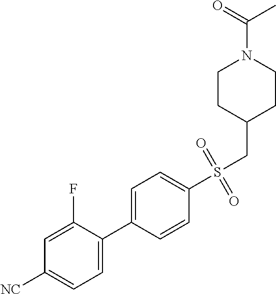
C1=C(F)C(C2=CC=C(S(CC3CCN(C(=O)C)CC3)(=O)=O)C=C2)=CC=C1[NC]
